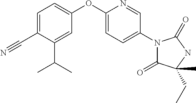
C1=C(C#N)C(C(C)C)=CC(OC2=CC=C(N3C(=O)C(CC)(C)NC3=O)C=N2)=C1
